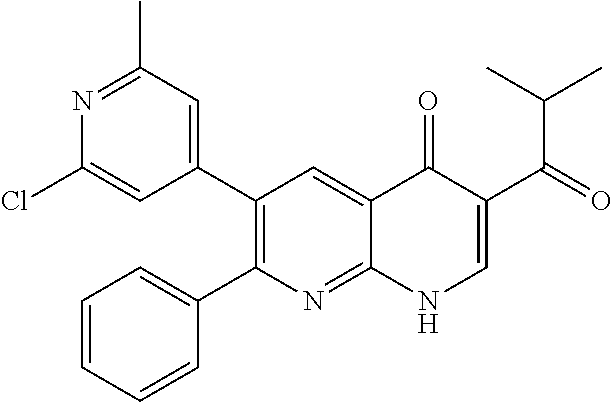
N1=C(C)C=C(C2=C(C3=CC=CC=C3)N=C3C(=C2)C(=O)C(C(=O)C(C)C)=CN3)C=C1Cl
